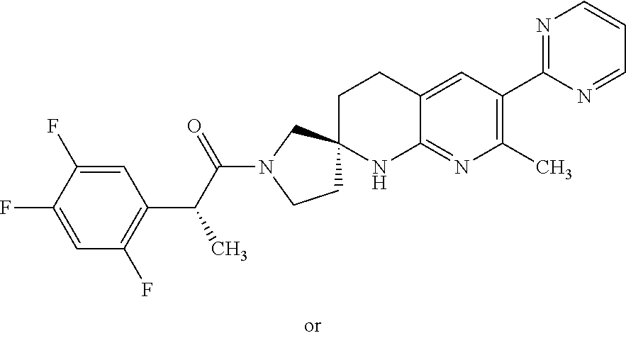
C1=C(F)C(F)=CC(C(C(N2CCC3(C2)CCC2=CC(C4=NC=CC=N4)=C(C)N=C2N3)=O)C)=C1F
